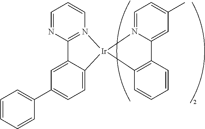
C1=CC=CC(C2=CC=C3C(=C2)C2=N(C=CC=N2)[Ir]32N3=CC=C(C)C=C3C3=C2C=CC=C3)=C1
